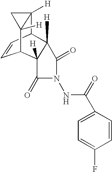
C12([H])C3C=CC(C4([H])C3([H])C(=O)N(NC(C3=CC=C(F)C=C3)=O)C4=O)C1([H])C2
